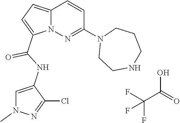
N12C(=CC=C1C(NC1=CN(C)N=C1Cl)=O)C=CC(N1CCNCCC1)=N2.FC(F)(C(O)=O)F
